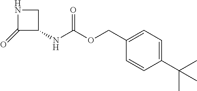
C1(=O)C(NC(OCC2=CC=C(C(C)(C)C)C=C2)=O)CN1
